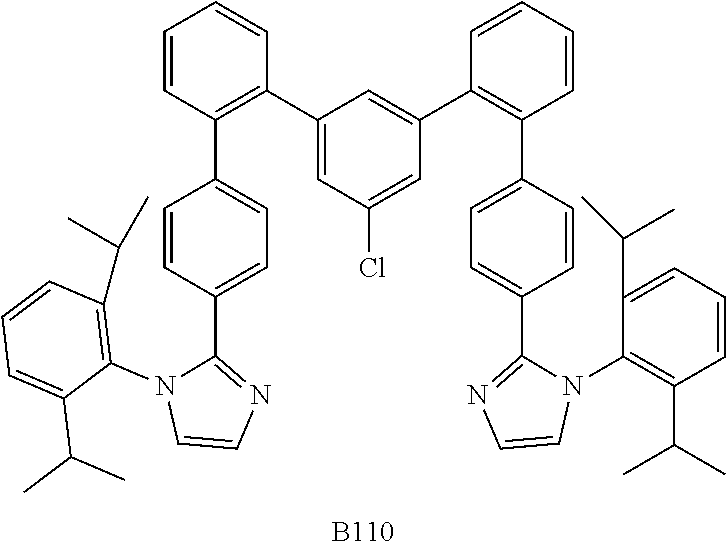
[B110].C1=CC(C2=CC=C(C3=NC=CN3C3=C(C(C)C)C=CC=C3C(C)C)C=C2)=C(C2=CC(Cl)=CC(C3=C(C4=CC=C(C5=NC=CN5C5=C(C(C)C)C=CC=C5C(C)C)C=C4)C=CC=C3)=C2)C=C1
